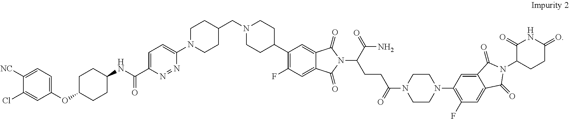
N1=NC(C(NC2CCC(OC3=CC=C([NC])C(Cl)=C3)CC2)=O)=CC=C1N1CCC(CN2CCC(C3=C(F)C=C4C(=C3)C(=O)N(C(CCC(=O)N3CCN(C5=C(F)C=C6C(=C5)C(=O)N(C5CCC(=O)NC5=O)C6=O)CC3)C(N)=O)C4=O)CC2)CC1
